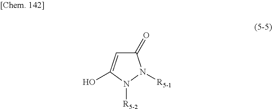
C1(=O)C=C(O)N([R5-2])N1[R5-1]
